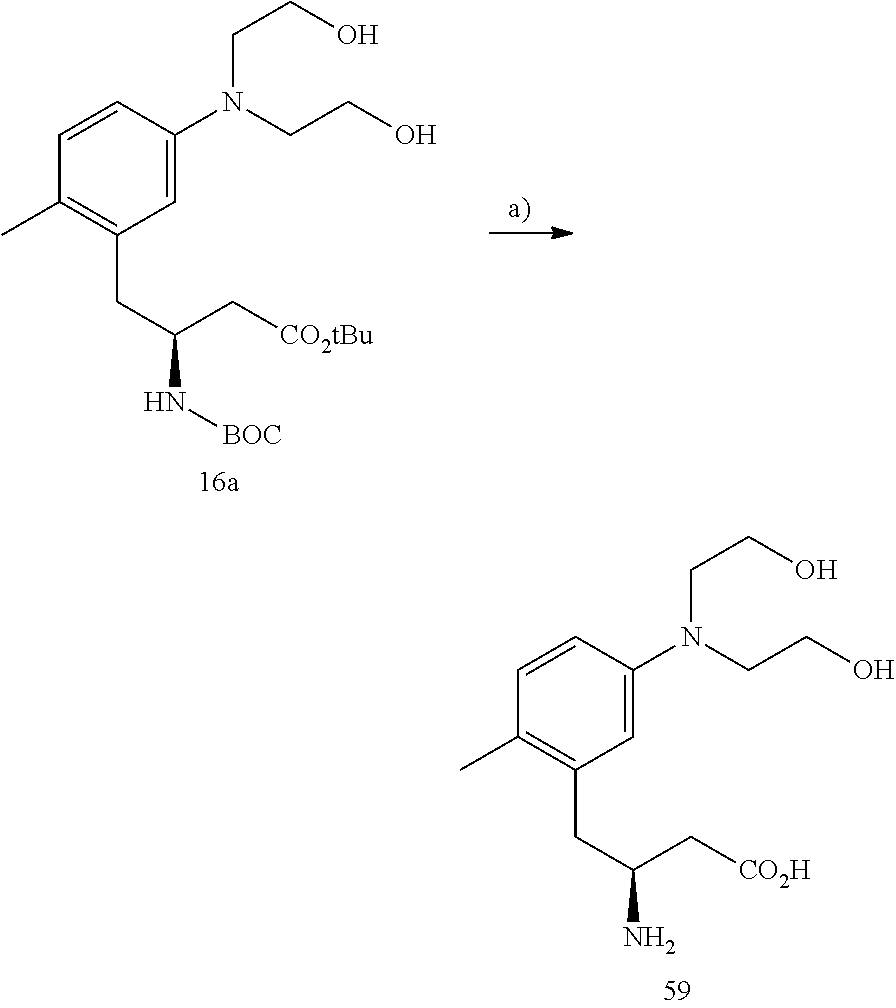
C1=CC(C)=C(CC(C[CO2H])N)C=C1N(CCO)CCO.C1=CC(C)=C(CC(C[CO2tBu])N[BOC])C=C1N(CCO)CCO
